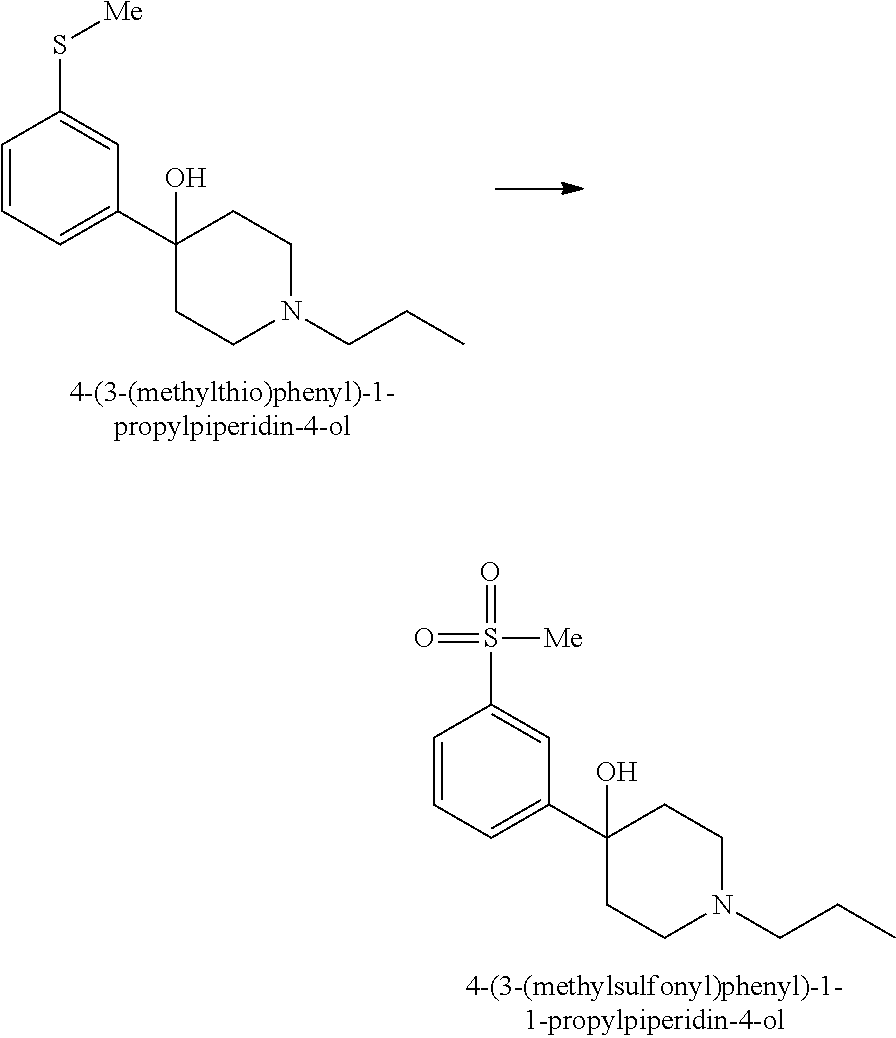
C1(C2(O)CCN(CCC)CC2)=CC=CC(S[Me])=C1.C1(C2(O)CCN(CCC)CC2)=CC=CC(S(=O)([Me])=O)=C1
